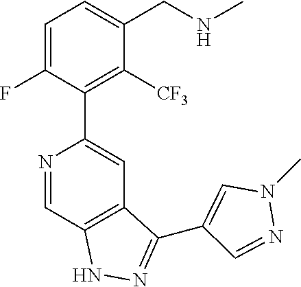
N1=CC2=C(C=C1C1=C([CF3])C(CNC)=CC=C1F)C(C1=CN(C)N=C1)=NN2
